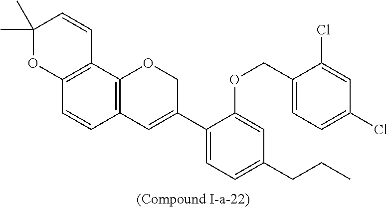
C12=C(C3=C(C=C1)C=C(C1=CC=C(CCC)C=C1OCC1=CC=C(Cl)C=C1Cl)CO3)C=CC(C)(C)O2
